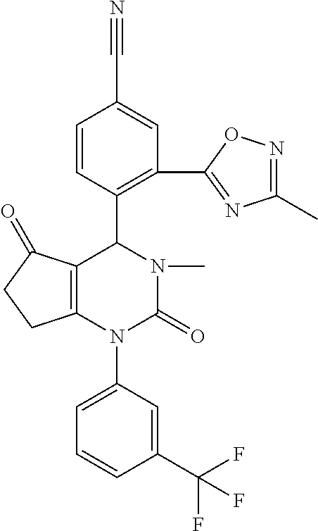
C12=C(N(C3=CC=CC(C(F)(F)F)=C3)C(=O)N(C)C1C1=C(C3=NC(C)=NO3)C=C(C#N)C=C1)CCC2=O
